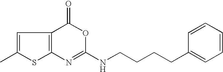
C1(C)=CC2=C(N=C(NCCCCC3=CC=CC=C3)OC2=O)S1
